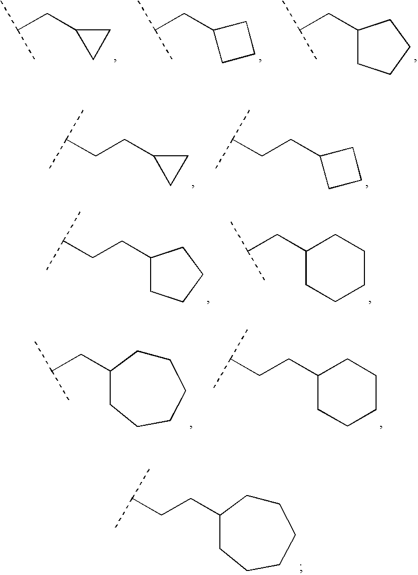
C1(CC(C)C)CCCC1.C1C(CC(C)C)C1.C1(CC(C)C)CCC1.C1C(CCC(C)C)C1.C1(CCC(C)C)CCC1.C1(CCC(C)C)CCCC1.C1(CC(C)C)CCCCC1.C1CC(CC(C)C)CCCC1.C1(CCC(C)C)CCCCC1.C1CC(CCC(C)C)CCCC1
